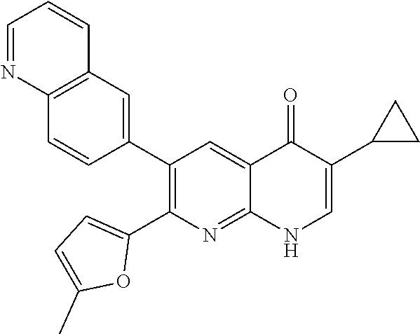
C12=C(C=C(C3=C(C4=CC=C(C)O4)N=C4C(=C3)C(=O)C(C3CC3)=CN4)C=C1)C=CC=N2
